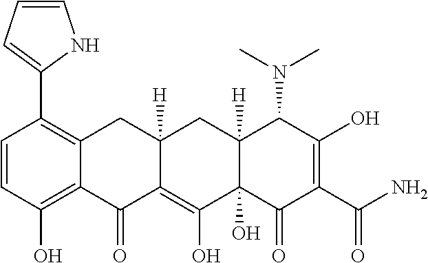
C1=CC(O)=C2C(=C1C1=CC=CN1)CC1([H])C(=C(O)C3(O)C([H])(C1)C(N(C)C)C(O)=C(C(N)=O)C3=O)C2=O
